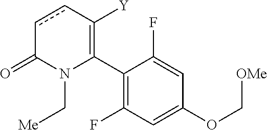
C1(C2=C([Y])ccC(=O)N2C[Me])=C(F)C=C(OC[OMe])C=C1F
